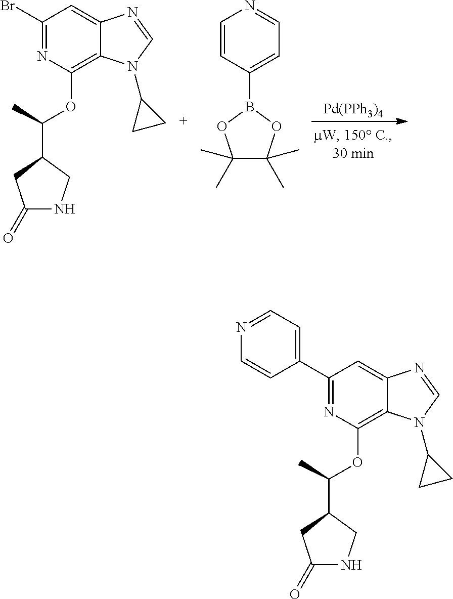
C1(Br)=NC(OC(C2CC(=O)NC2)C)=C2C(=C1)N=CN2C1CC1.C1=CC(B2OC(C)(C)C(C)(C)O2)=CC=N1.[Pd(PPh3)4].C1(C2=CC=NC=C2)=NC(OC(C2CC(=O)NC2)C)=C2C(=C1)N=CN2C1CC1
